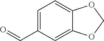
C1=C(C=O)C=C2C(=C1)OCO2
